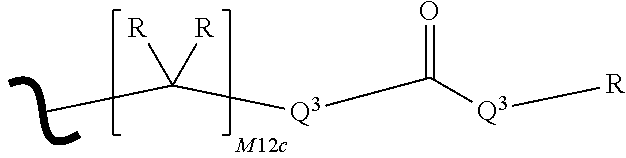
CC([R])([R])[Q3]C(=O)[Q3][R]
